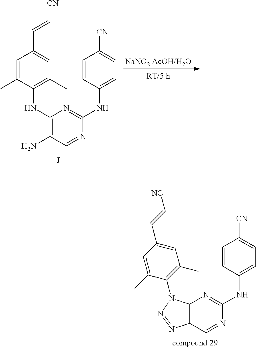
C12=C(C=NC(NC3=CC=C([CN])C=C3)=N1)N=NN2C1=C(C)C=C(C=C[NC])C=C1C.C1(NC2=C(C)C=C(C=C[CN])C=C2C)=C(N)C=NC(NC2=CC=C([CN])C=C2)=N1.[NaNO2 AcOH/H2O]
